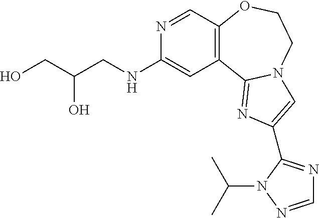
N1=CC2=C(C=C1NCC(CO)O)C1=NC(C3=NC=NN3C(C)C)=CN1CCO2
